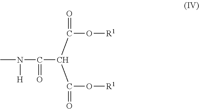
CN(C(C(C(=O)O[R1])C(=O)O[R1])=O)[H]
